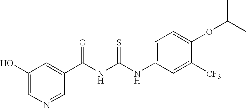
C1(O)=CN=CC(C(NC(NC2=CC=C(OC(C)C)C([CF3])=C2)=S)=O)=C1
